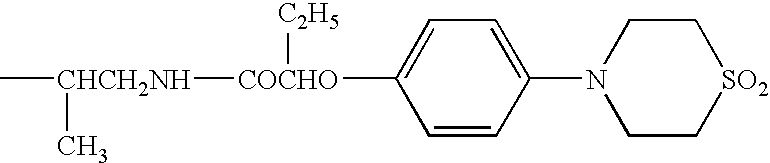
C[CHCH2NH](C)[COCHO]([C2H5])C1=CC=C(N2CC[SO2]CC2)C=C1
